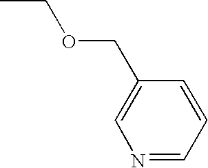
C1=C(COCC)C=CC=N1
